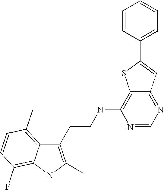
C1(CCNC2=C3C(=NC=N2)C=C(C2=CC=CC=C2)S3)=C(C)NC2=C(F)C=CC(C)=C12
